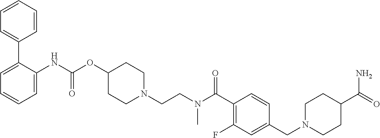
C1=CC=C(NC(OC2CCN(CCN(C(C3=C(F)C=C(CN4CCC(C(N)=O)CC4)C=C3)=O)C)CC2)=O)C(C2=CC=CC=C2)=C1
